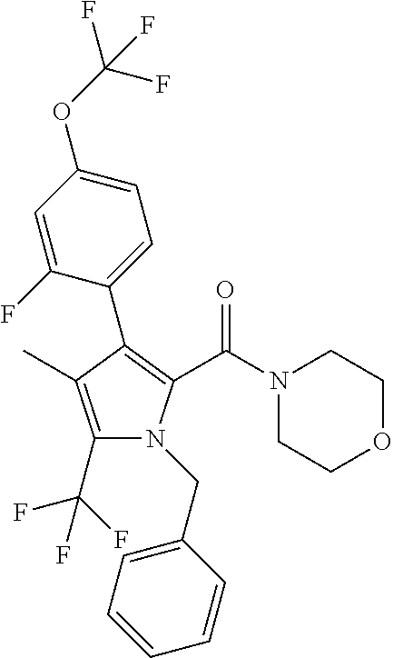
C1(C2=C(C(N3CCOCC3)=O)N(CC3=CC=CC=C3)C(C(F)(F)F)=C2C)=CC=C(OC(F)(F)F)C=C1F
